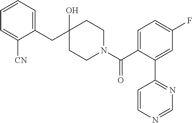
C1(CC2(O)CCN(C(C3=CC=C(F)C=C3C3=NC=NC=C3)=O)CC2)=CC=CC=C1[CN]
